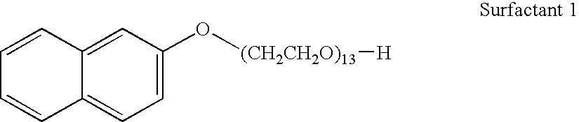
C12=CC=C(O[(CH2CH2O)13][H])C=C1C=CC=C2
